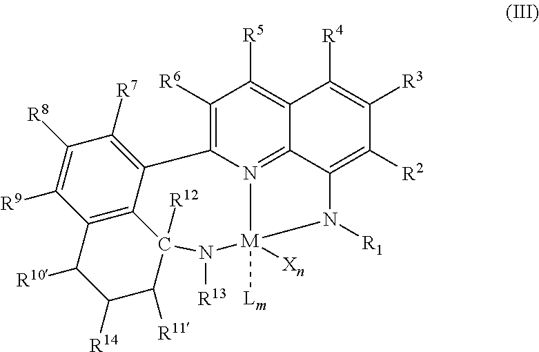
C1([R6])=C2N3=C4C(=C1[R5])C([R4])=C([R3])C([R2])=C4N([R1])[M]3([Lm])([Xn])N([R13])C1([R12])C3=C(C([R9])=C([R8])C([R7])=C23)C([R10])C([R14])C1[R11]
